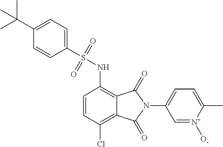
C1=CC(Cl)=C2C(=C1NS(C1=CC=C(C(C)(C)C)C=C1)(=O)=O)C(=O)N(C1=CC=C(C)[N+]([O-])=C1)C2=O
